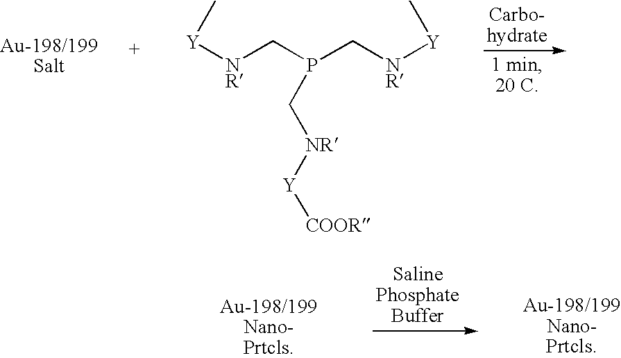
[Y]([NR]CP(C[NR][Y]C)C[NR][Y][COOR])C
